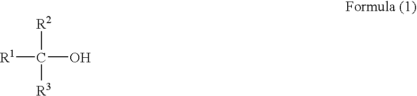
[R1]C([R2])([R3])O
